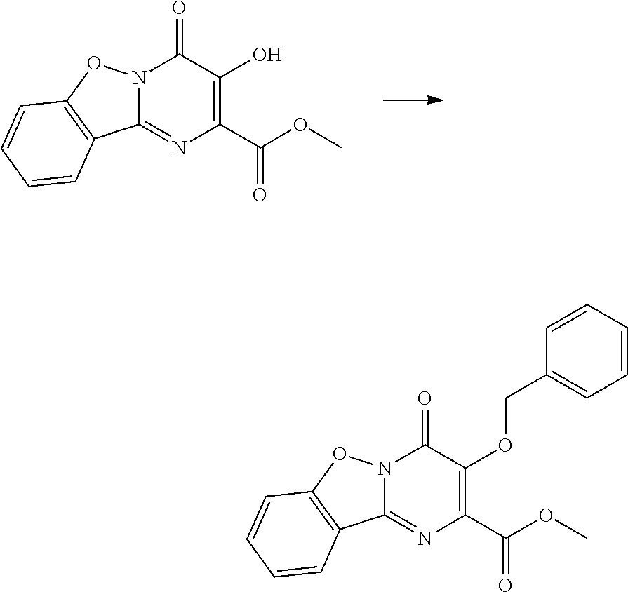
O(C(C1=C(O)C(=O)N2C(=N1)C1=C(O2)C=CC=C1)=O)C.O(C(C1=C(OCC2=CC=CC=C2)C(=O)N2C(=N1)C1=C(O2)C=CC=C1)=O)C
